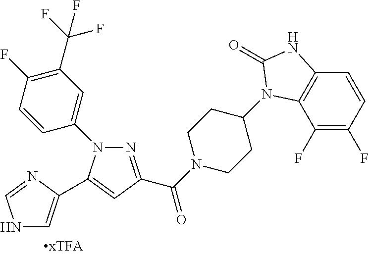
N1C=C(C2=CC(C(N3CCC(N4C5=C(C=CC(F)=C5F)NC4=O)CC3)=O)=NN2C2=CC(C(F)(F)F)=C(F)C=C2)N=C1
